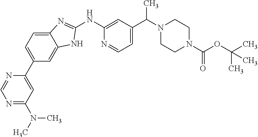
C1(NC2=CC(C(N3CCN(C(OC(C)(C)C)=O)CC3)C)=CC=N2)=NC2=CC=C(C3=CC(N(C)C)=NC=N3)C=C2N1
